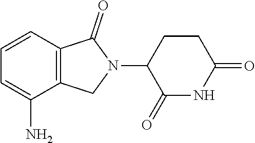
C1=C(N)C2=C(C=C1)C(=O)N(C1C(=O)NC(=O)CC1)C2
